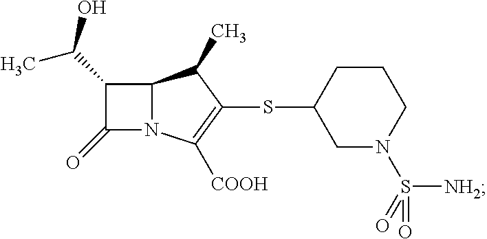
C12N(C([COOH])=C(SC3CN(S(=O)([NH2])=O)CCC3)C1C)C(=O)C2C(O)C
